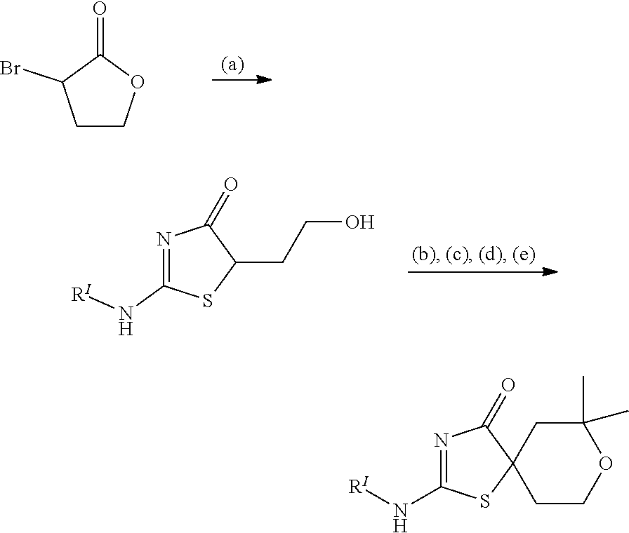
C1COC(=O)C1Br.N1=C(N[RI])SC(CCO)C1=O.C1COC(C)(C)CC12SC(N[RI])=NC2=O
